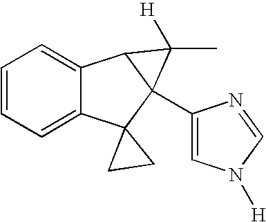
C1=CC=C2C(=C1)C1C(C3=CN([H])C=N3)(C23CC3)C1(C)[H]
